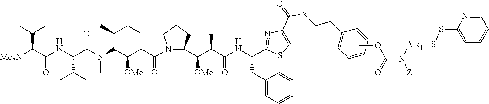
[Me2N]C(C(NC(C(N(C(C(CC(=O)N1CCCC1C(C(C(NC(CC1=CC=CC=C1)C1=NC(C(=O)[X]CCC2=CC=CC=C2)=CS1)=O)C)[OMe])[OMe])C(C)CC)C)=O)C(C)C)=O)C(C)C.COC(N([Alk1]SSC1=CC=CC=N1)[Z])=O
